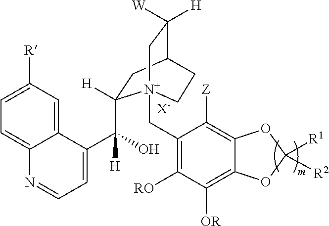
[X-].C1=C([R])C=C2C(=C1)N=CC=C2C([H])(O)C1([H])CC2C([W])([H])C[N+]1(CC1=C([RO])C([OR])=C3C(=C1[Z])OC([R2])([R1])O3)CC2
